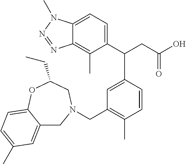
C1(C(C2=CC(CN3CC4=CC(C)=CC=C4OC(CC)C3)=C(C)C=C2)CC(O)=O)=CC=C2C(=C1C)N=NN2C
